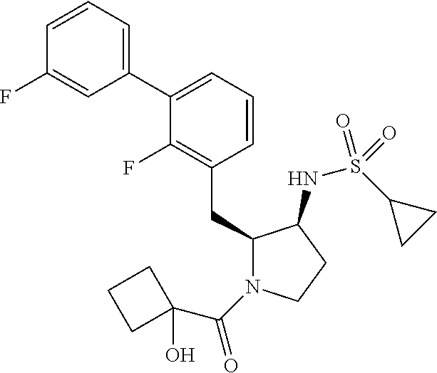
C1(CC2N(C(=O)C3(O)CCC3)CCC2NS(C2CC2)(=O)=O)=C(F)C(C2=CC=CC(F)=C2)=CC=C1
